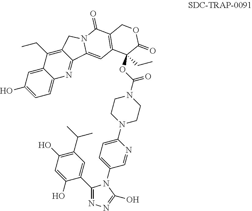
C1(O)=CC=C2C(=C1)C(CC)=C1C(=N2)C2=CC3=C(C(=O)N2C1)COC(=O)C3(OC(N1CCN(C2=CC=C(N3C(C4=CC(C(C)C)=C(O)C=C4O)=NN=C3O)C=N2)CC1)=O)CC
